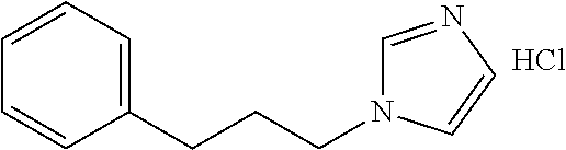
Cl.C1(CCCN2C=NC=C2)=CC=CC=C1
